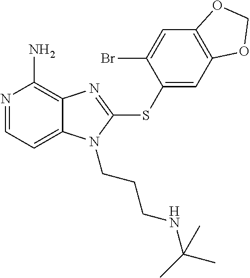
N1=CC=C2C(=C1N)N=C(SC1=CC3=C(C=C1Br)OCO3)N2CCCNC(C)(C)C
